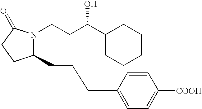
N1(CCC(C2CCCCC2)O)C(CCCC2=CC=C([COOH])C=C2)CCC1=O
